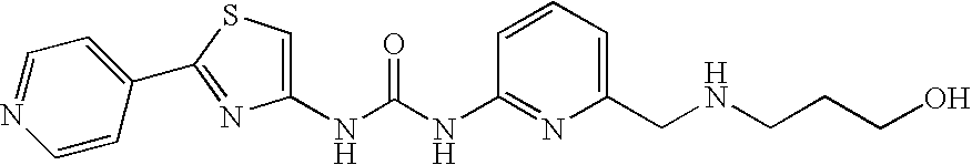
N(C(=O)NC1=NC(CNCCCO)=CC=C1)C1=CSC(C2=CC=NC=C2)=N1
